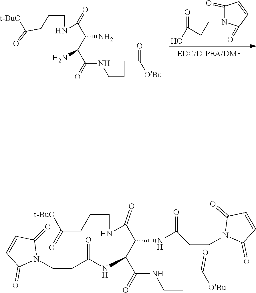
C(=O)(CCCNC(C(C(C(=O)NCCCC(=O)[OtBu])N)N)=O)[t-BuO].O=C(O)CCN1C(=O)C=CC1=O.C1(=O)C=CC(=O)N1CCC(NC(C(NC(CCN1C(=O)C=CC1=O)=O)C(=O)NCCCC(=O)[OtBu])C(NCCCC(=O)[t-BuO])=O)=O
